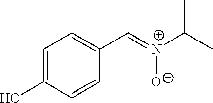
C1=C(O)C=CC(C=[N+](C(C)C)[O-])=C1
